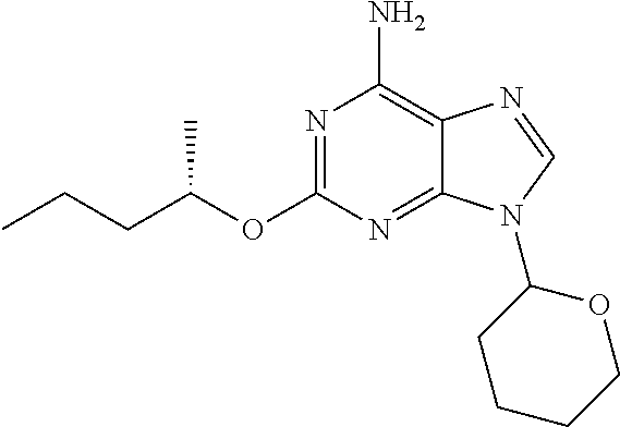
N1=C(OC(CCC)C)N=C2C(=C1N)N=CN2C1CCCCO1
